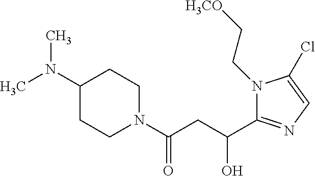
C1(N(C)C)CCN(C(CC(C2=NC=C(Cl)N2CC[H3CO])O)=O)CC1
